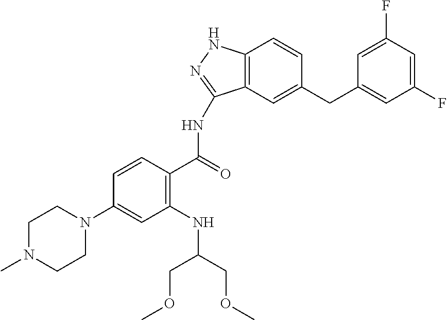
C1(F)=CC(F)=CC(CC2=CC3=C(C=C2)NN=C3NC(C2=C(NC(COC)COC)C=C(N3CCN(C)CC3)C=C2)=O)=C1
